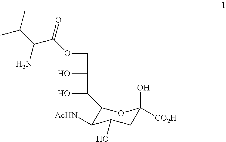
O(CC(O)C(O)C1C([AcHN])C(O)CC(O)([CO2H])O1)C(C(C(C)C)N)=O
